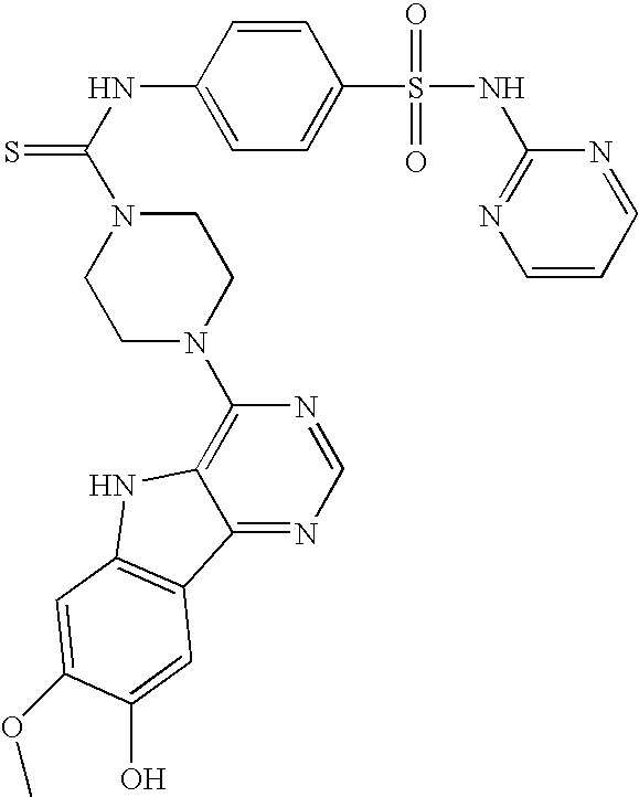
C1=C(S(=O)(=O)NC2=NC=CC=N2)C=CC(NC(=S)N2CCN(C3=C4C(=NC=N3)C3=C(N4)C=C(OC)C(O)=C3)CC2)=C1
